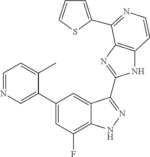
C1=C(C2=CC(F)=C3C(=C2)C(C2=NC4=C(N2)C=CN=C4C2=CC=CS2)=NN3)C(C)=CC=N1
